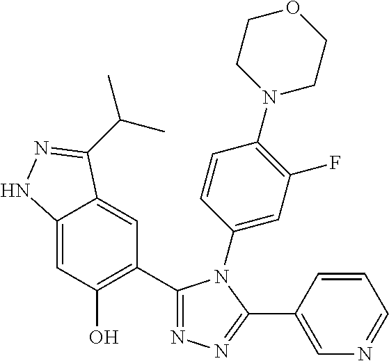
C1=C2C(=CC(C3=NN=C(C4=CN=CC=C4)N3C3=CC(F)=C(N4CCOCC4)C=C3)=C1O)C(C(C)C)=NN2
